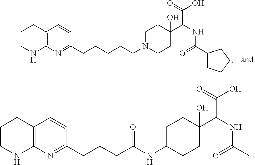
C12=C(N=C(CCCCCN3CCC(C(NC(C4CCCC4)=O)C(=O)O)(O)CC3)C=C1)NCCC2.C12=C(N=C(CCCC(NC3CCC(C(NC(C)=O)C(=O)O)(O)CC3)=O)C=C1)NCCC2
